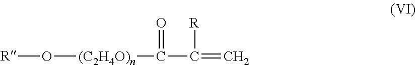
[R]O[(C2H4O)n]C(=O)C(=C)[R]
